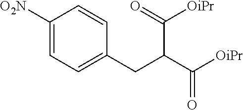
C1=C([O2N])C=CC(CC(C([OiPr])=O)C([OiPr])=O)=C1
